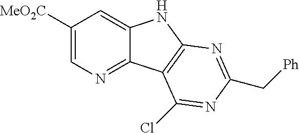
C1([MeO2C])=CN=C2C(=C1)NC1=C2C(Cl)=NC(C[Ph])=N1
